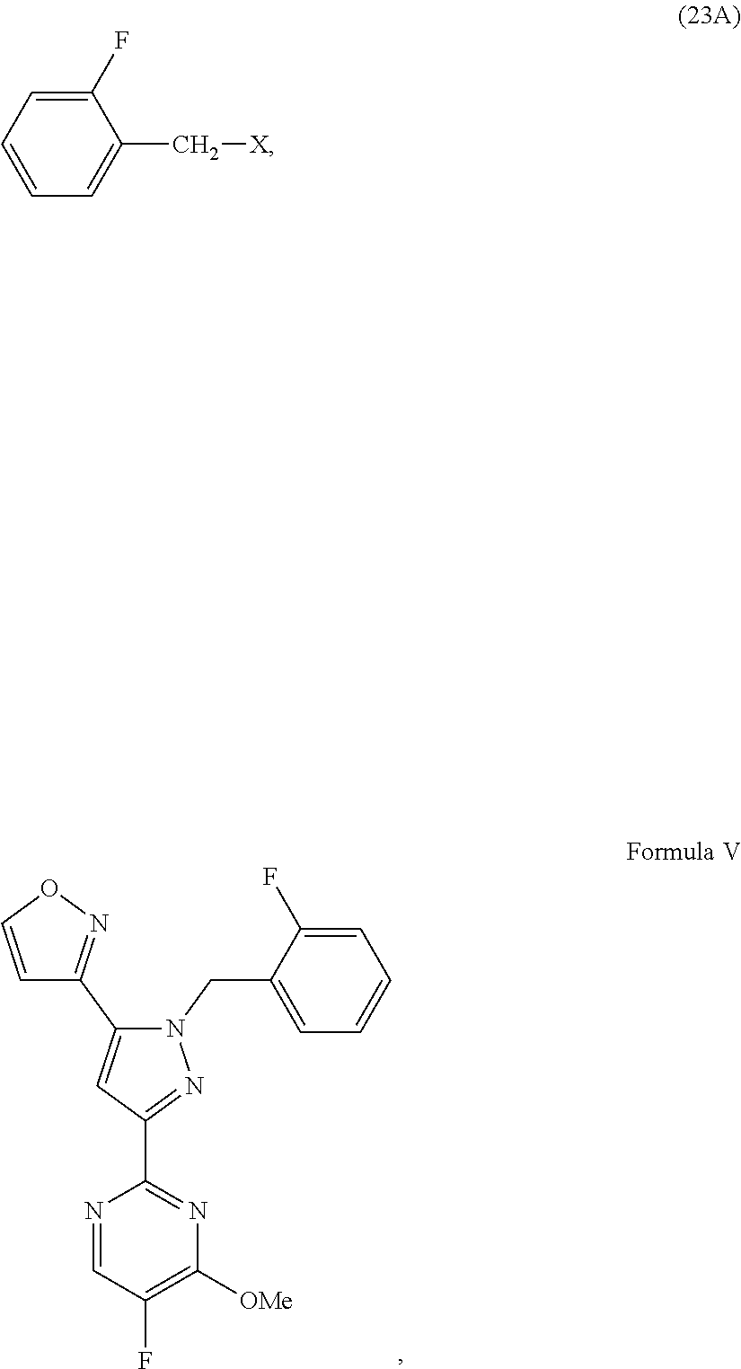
N1(CC2=CC=CC=C2F)N=C(C2=NC([OMe])=C(F)C=N2)C=C1C1=NOC=C1.C1=CC=C(F)C(C[X])=C1
